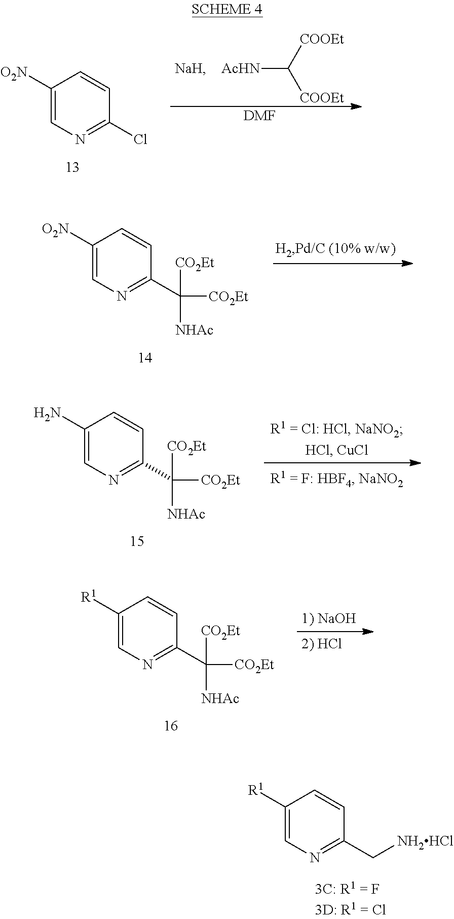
C1([O2N])=CN=C(Cl)C=C1.[AcHN]C([COOEt])[COOEt].[DMF].C1([R1])=CN=C(C[NH2HCl])C=C1.C1([O2N])=CN=C(C([CO2Et])([CO2Et])[NHAc])C=C1.C1(N)=CN=C(C([CO2Et])([CO2Et])[NHAc])C=C1.C1([R1])=CN=C(C([CO2Et])([CO2Et])[NHAc])C=C1
